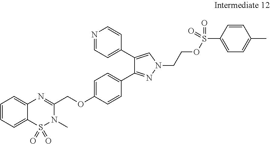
C12=CC=CC=C1S(=O)(=O)N(C)C(COC1=CC=C(C3=NN(CCOS(C4=CC=C(C)C=C4)(=O)=O)C=C3C3=CC=NC=C3)C=C1)=N2
